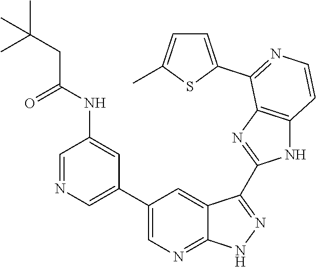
C1=NC=C(C2=CN=C3C(=C2)C(C2=NC4=C(N2)C=CN=C4C2=CC=C(C)S2)=NN3)C=C1NC(CC(C)(C)C)=O
